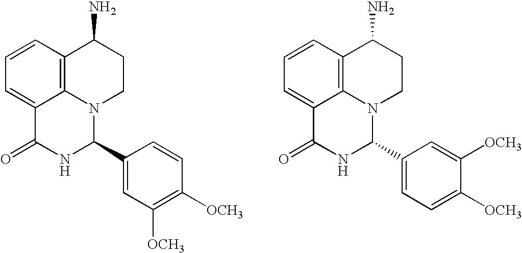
C1=CC2=C3C(=C1)C(=O)NC(C1=CC([OCH3])=C([OCH3])C=C1)N3CCC2N.C1=CC2=C3C(=C1)C(=O)NC(C1=CC=C([OCH3])C([OCH3])=C1)N3CCC2N
